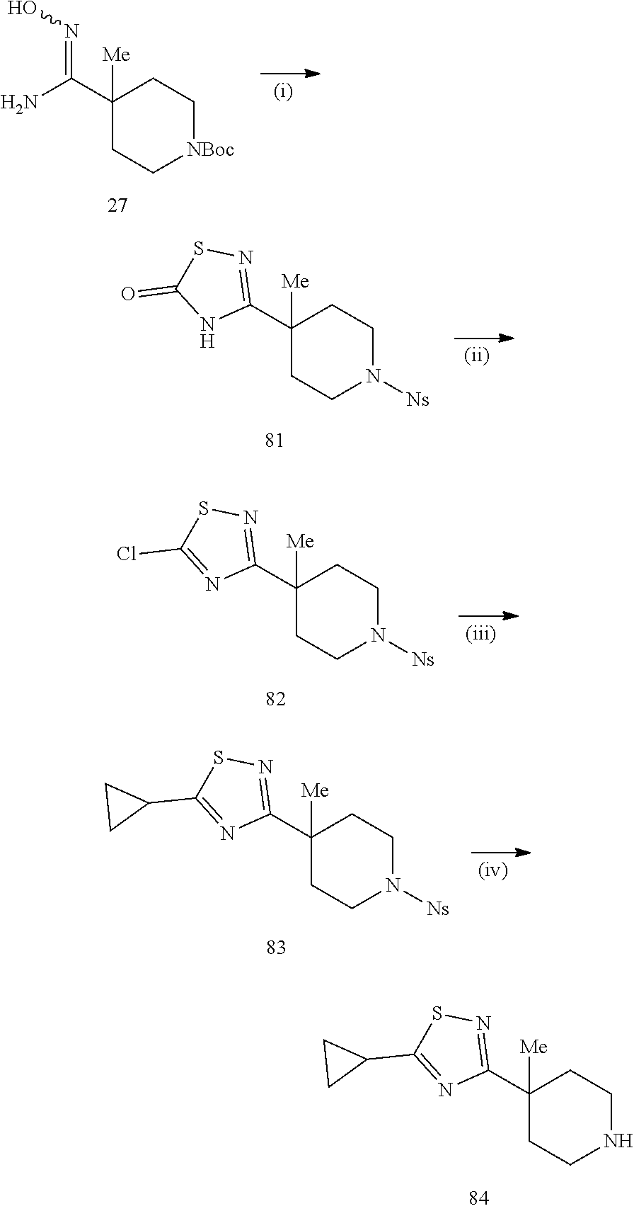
C1(C(=NO)N)([Me])CC[NBoc]CC1.C1(=O)NC(C2([Me])CCN([Ns])CC2)=NS1.C1(C2([Me])CCN([Ns])CC2)=NSC(Cl)=N1.C1(C2([Me])CCN([Ns])CC2)=NSC(C2CC2)=N1.C1(C2=NSC(C3CC3)=N2)([Me])CCNCC1
